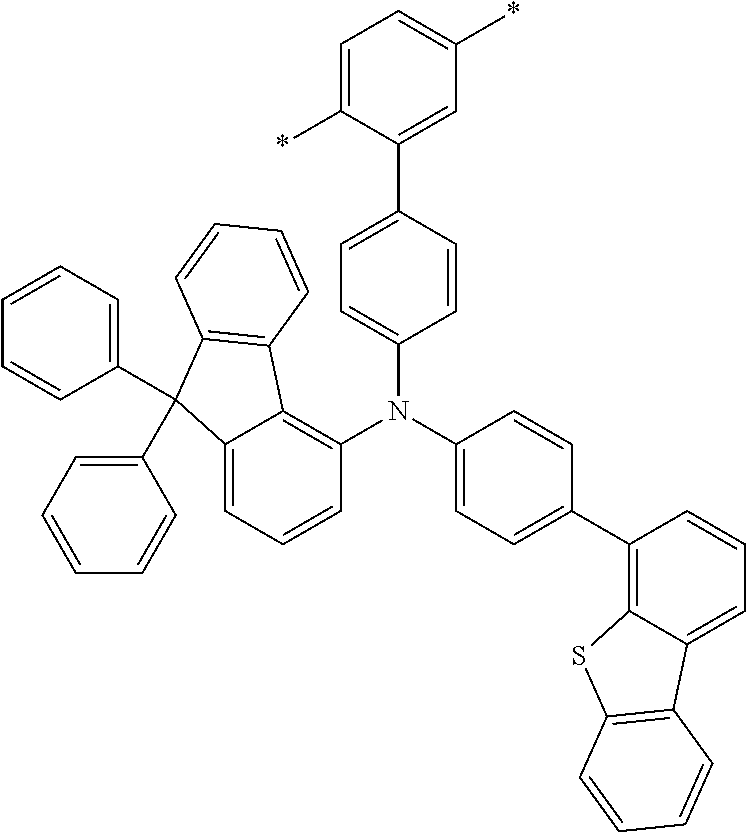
C12=CC=CC(N(C3=CC=C(C4=C5C(=CC=C4)C4=C(S5)C=CC=C4)C=C3)C3=CC=C(C4=CC(*)=CC=C4*)C=C3)=C1C1=C(C2(C2=CC=CC=C2)C2=CC=CC=C2)C=CC=C1
